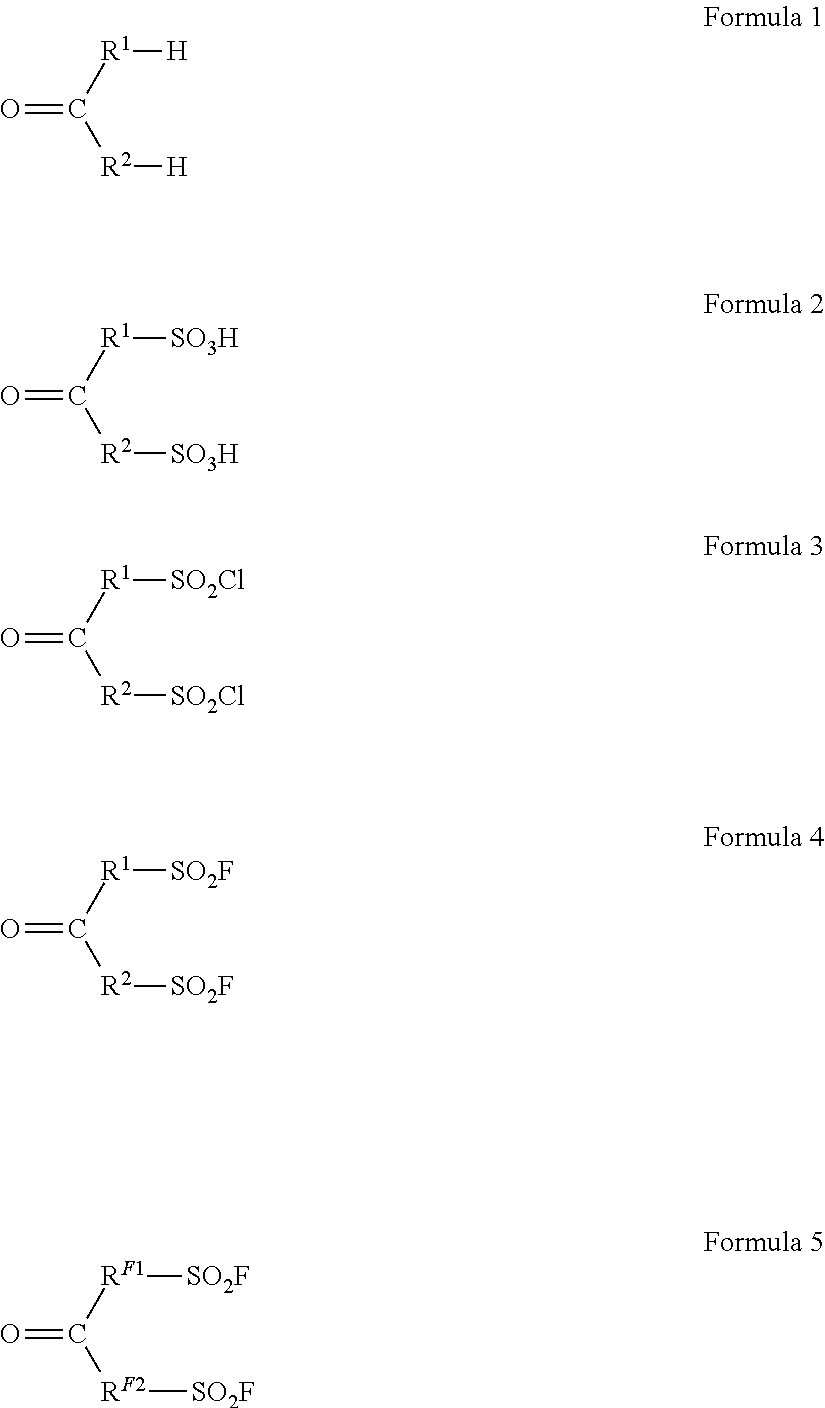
O=C([R1][H])[R2][H].O=C([RF1][SO2F])[RF2][SO2F].O=C([R1][SO3H])[R2][SO3H].O=C([R1][SO2Cl])[R2][SO2Cl].O=C([R1][SO2F])[R2][SO2F]
